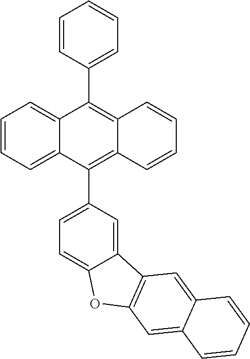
C1=CC(C2=C3C(=C(C4=CC=C5C(=C4)C4=C(O5)C=C5C(=C4)C=CC=C5)C4=CC=CC=C24)C=CC=C3)=CC=C1
